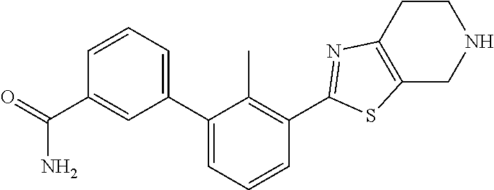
C1(C2=CC=CC(C(=O)N)=C2)=CC=CC(C2=NC3=C(S2)CNCC3)=C1C
